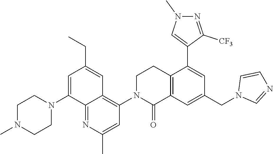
C12=C(C=C(CN3C=NC=C3)C=C1C1=CN(C)N=C1[CF3])C(=O)N(C1=C3C(=NC(C)=C1)C(N1CCN(C)CC1)=CC(CC)=C3)CC2
